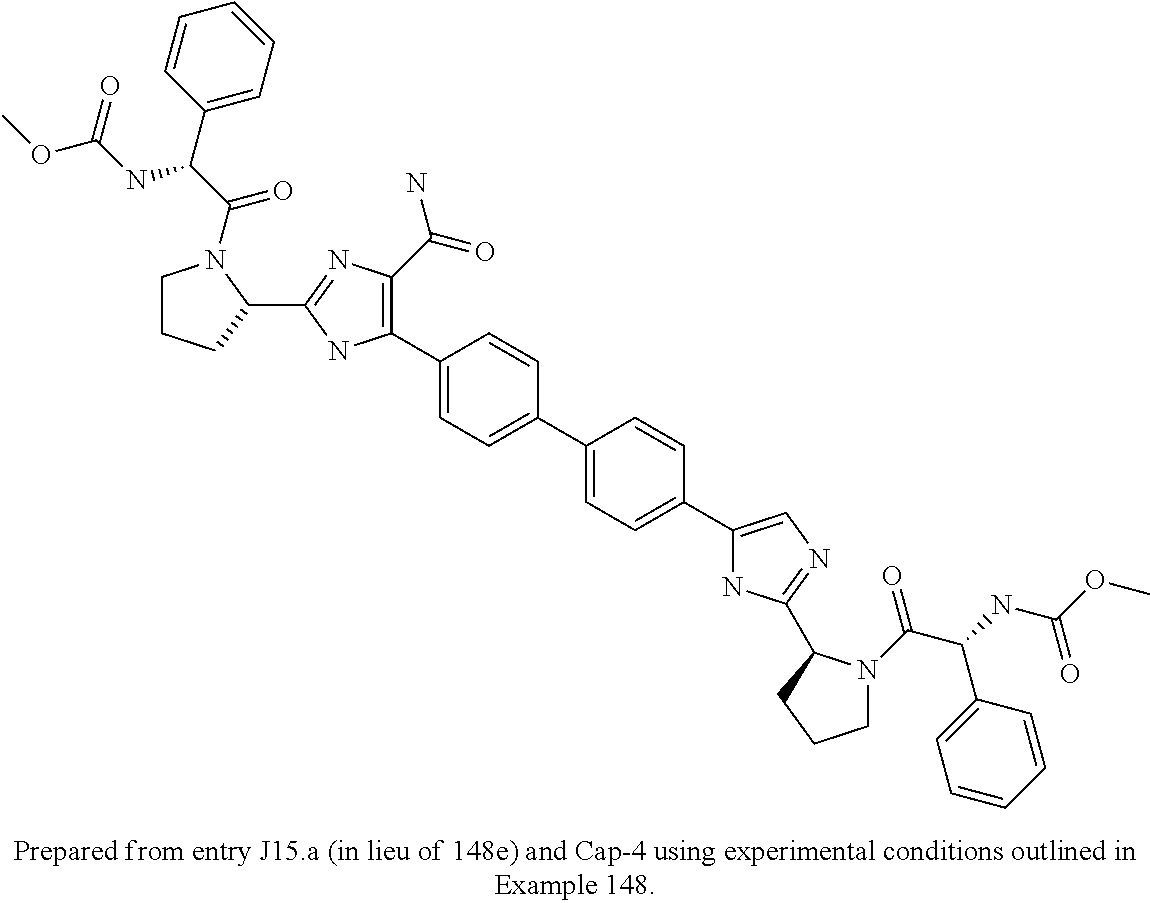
C1(C2=CC=C(C3=CC=C(C4=CN=C(C5N(C(=O)C(C6=CC=CC=C6)NC(=O)OC)CCC5)N4)C=C3)C=C2)=C(C(=O)N)N=C(C2N(C(C(NC(=O)OC)C3=CC=CC=C3)=O)CCC2)N1
